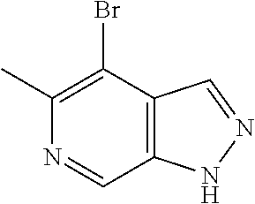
N1=CC2=C(C(Br)=C1C)C=NN2
